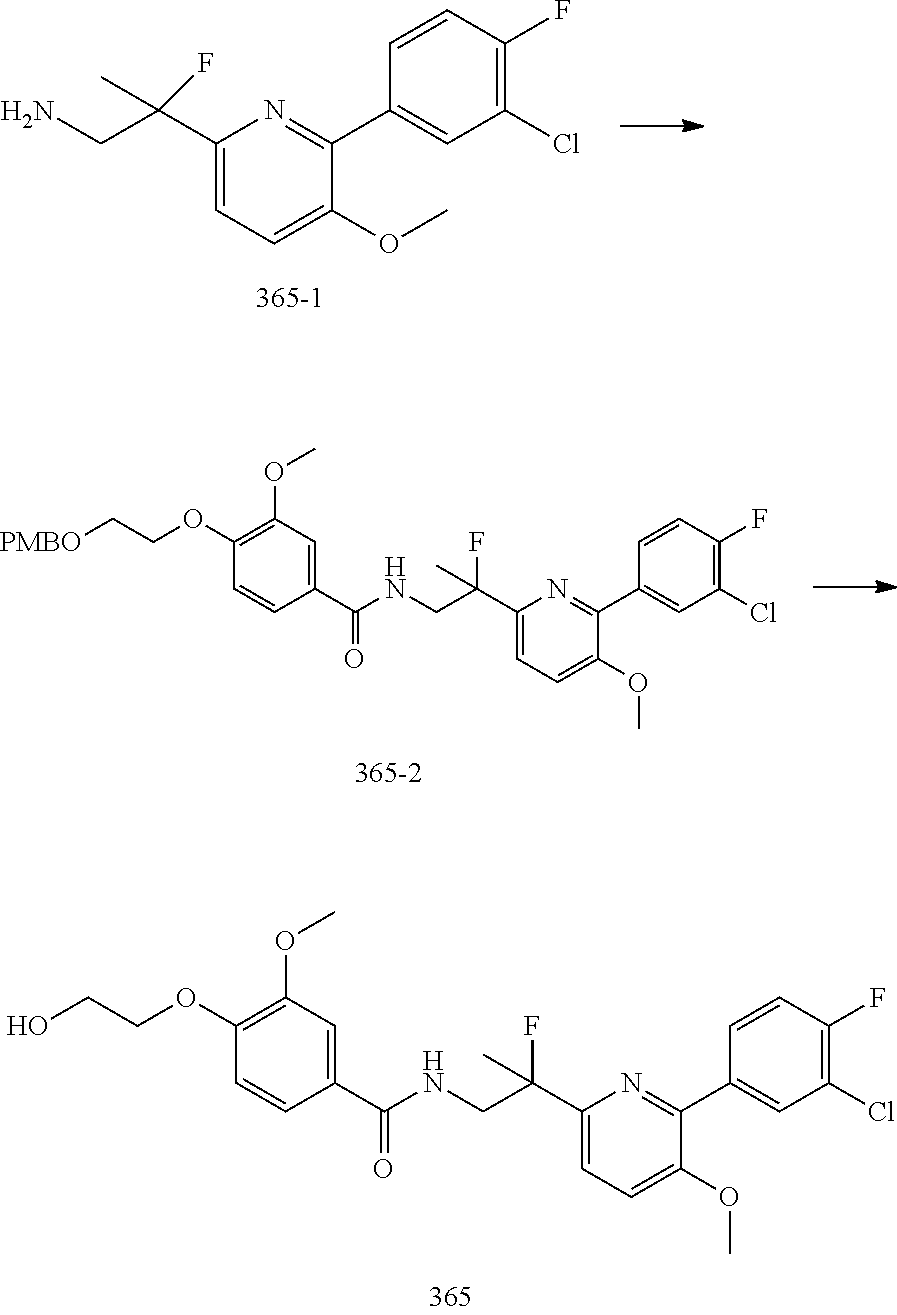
C1=CC(C(NCC(C2=CC=C(OC)C(C3=CC(Cl)=C(F)C=C3)=N2)(F)C)=O)=CC(OC)=C1OCCO.C1=CC(C(NCC(C2=CC=C(OC)C(C3=CC(Cl)=C(F)C=C3)=N2)(F)C)=O)=CC(OC)=C1OCC[PMBO].NCC(C1=CC=C(OC)C(C2=CC(Cl)=C(F)C=C2)=N1)(F)C
